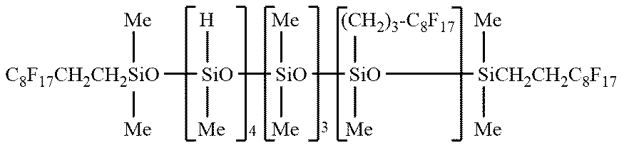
[C8F17CH2CH2SiO]([SiO]([Me])([H])[SiO]([Me])([Me])[SiO]([Me])([(CH2)3-C8F17])C[SiCH2CH2C8F17]([Me])[Me])([Me])[Me]
